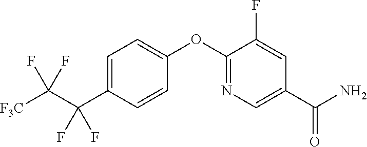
C1=C(C(C([F3C])(F)F)(F)F)C=CC(OC2=NC=C(C(N)=O)C=C2F)=C1
